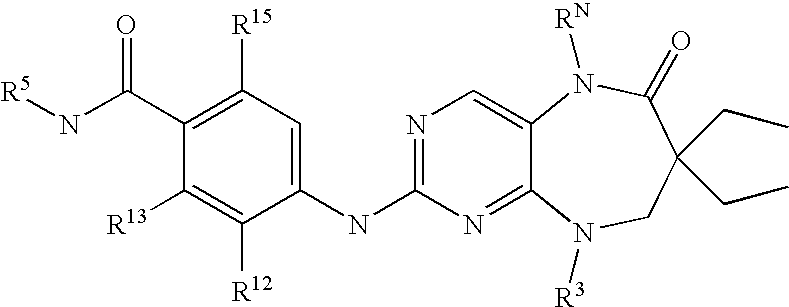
N(C(C1=C([R15])C=C(NC2=NC=C3C(=N2)N([R3])CC(CC)(CC)C(=O)N3[RN])C([R12])=C1[R13])=O)[R5]
